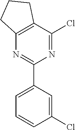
C12=C(C(Cl)=NC(C3=CC=CC(Cl)=C3)=N1)CCC2
